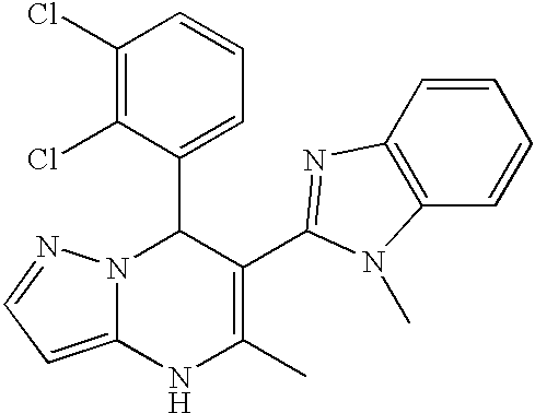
C1(Cl)=C(Cl)C(C2N3C(=CC=N3)NC(C)=C2C2=NC3=C(C=CC=C3)N2C)=CC=C1
